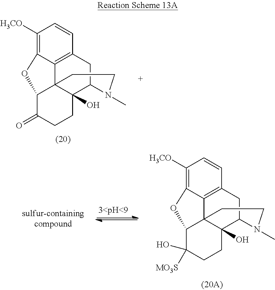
C1([H3CO])=C2C3=C(C=C1)CC1C4(O)C3(C(C(=O)CC4)O2)CCN1C.C1([H3CO])=C2C3=C(C=C1)CC1C4(O)C3(C(C(O)([MO3S])CC4)O2)CCN1C
